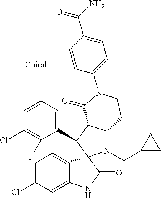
C1(C2C3C(N(CC4CC4)C24C2=CC=C(Cl)C=C2NC4=O)CCN(C2=CC=C(C(N)=O)C=C2)C3=O)=CC=CC(Cl)=C1F
